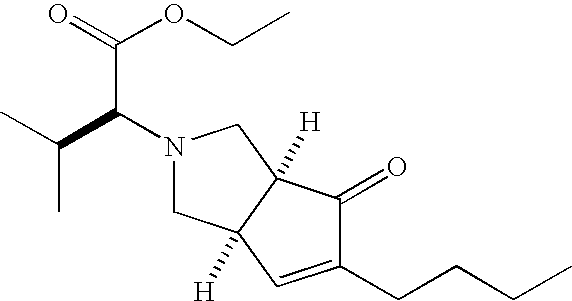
C(CCC)C1=CC2([H])C([H])(C1=O)CN(C(C(C)C)C(=O)OCC)C2
